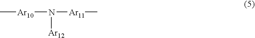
C[Ar10]N([Ar11]C)[Ar12]
